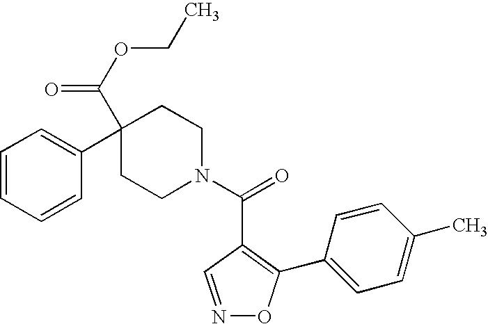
N1=CC(C(N2CCC(C3=CC=CC=C3)(C(OCC)=O)CC2)=O)=C(C2=CC=C(C)C=C2)O1
